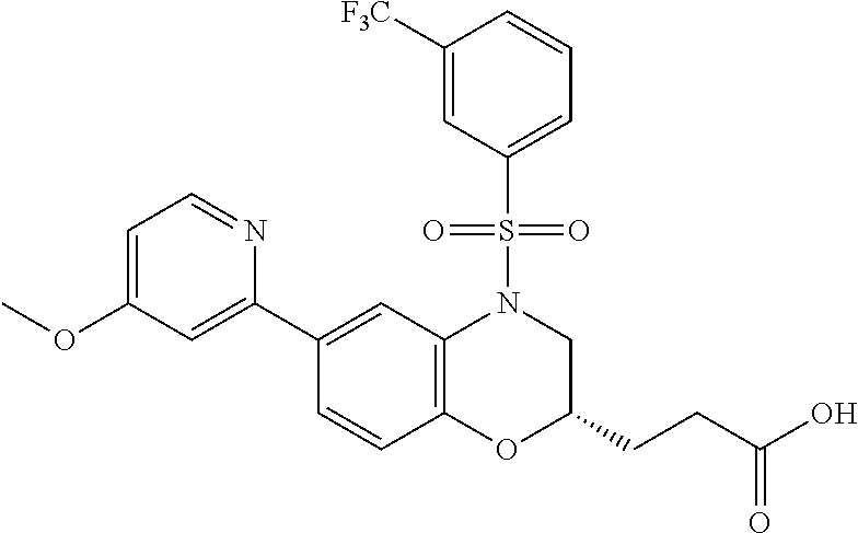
C1(C2=CC(OC)=CC=N2)=CC2=C(C=C1)OC(CCC(O)=O)CN2S(C1=CC=CC([F3C])=C1)(=O)=O
